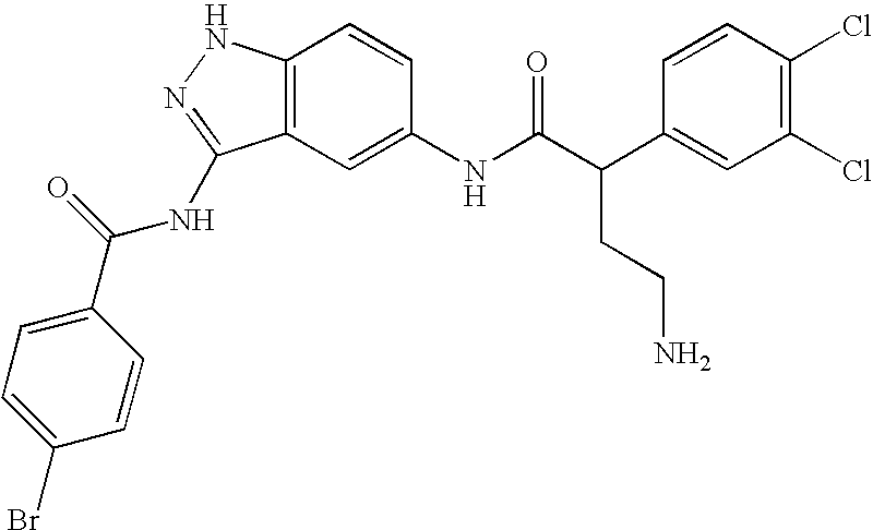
C12=C(C=C(NC(C(C3=CC(Cl)=C(Cl)C=C3)CCN)=O)C=C1)C(NC(C1=CC=C(Br)C=C1)=O)=NN2
